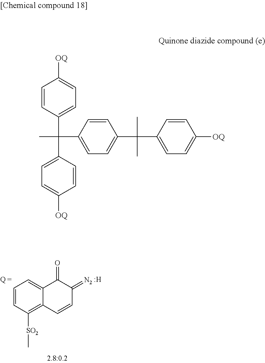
[H].C1=CC([SO2]C)=C2C(=C1)C(=O)C(=[N2])C=C2.C1=CC(C(C)(C2=CC=C([OQ])C=C2)C2=CC=C([OQ])C=C2)=CC=C1C(C1=CC=C([OQ])C=C1)(C)C
